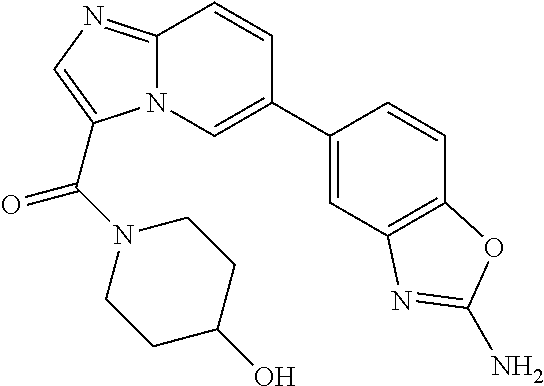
C1=C(C2=CN3C(=NC=C3C(N3CCC(O)CC3)=O)C=C2)C=CC2=C1N=C(N)O2
